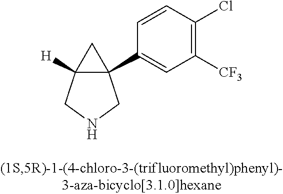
C12([H])C(C3=CC([CF3])=C(Cl)C=C3)(C1)CNC2
